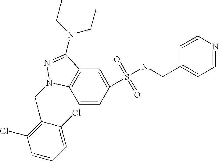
C1=CC(S(=O)(=O)NCC2=CC=NC=C2)=CC2=C1N(CC1=C(Cl)C=CC=C1Cl)N=C2N(CC)CC
